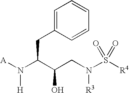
[A]N(C(C(CN(S([R4])(=O)=O)[R3])O)CC1=CC=CC=C1)[H]
